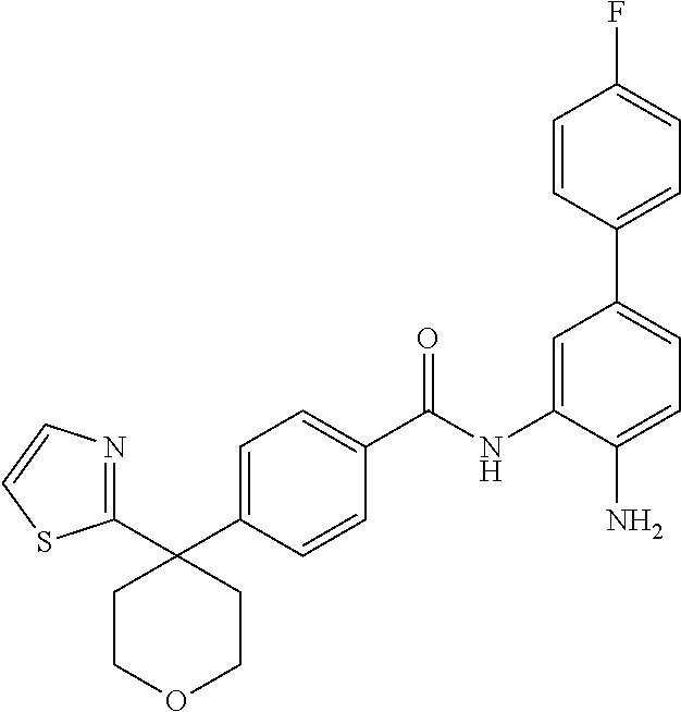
C1=CC(C2=CC=C(N)C(NC(C3=CC=C(C4(C5=NC=CS5)CCOCC4)C=C3)=O)=C2)=CC=C1F
